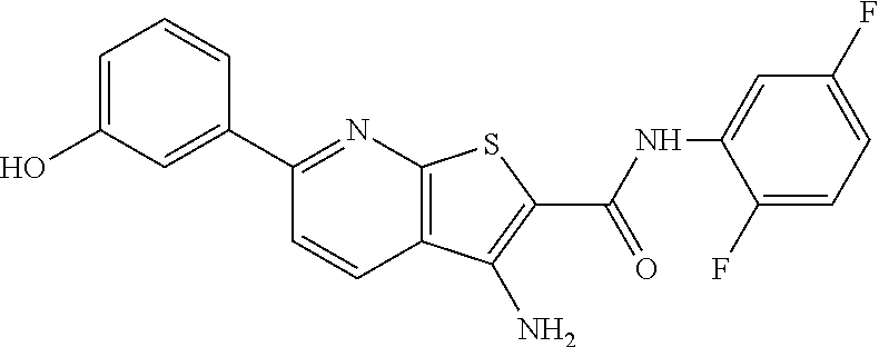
C12=C(N=C(C3=CC(O)=CC=C3)C=C1)SC(C(=O)NC1=CC(F)=CC=C1F)=C2N
